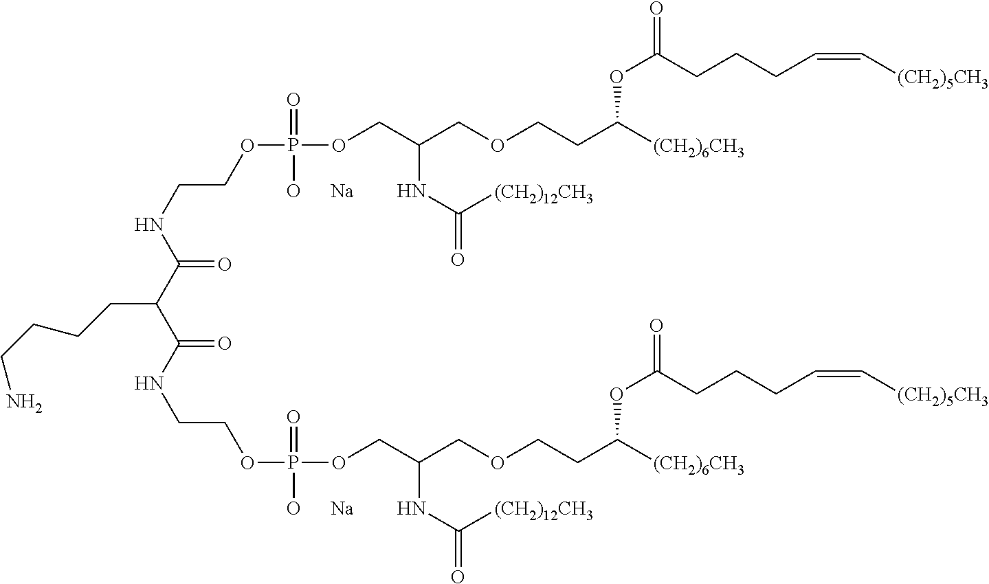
C(NCCOP(OCC(COCCC([(CH2)6CH3])OC(=O)CCCC=C[(CH2)5CH3])NC(=O)[(CH2)12CH3])(=O)[O      Na])(=O)C(C(NCCOP(OCC(COCCC([(CH2)6CH3])OC(=O)CCCC=C[(CH2)5CH3])NC(=O)[(CH2)12CH3])(=O)[O      Na])=O)CCCCN
